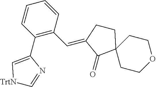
C1(=O)C2(CCC1=CC1=C(C3=C[TrtN]C=N3)C=CC=C1)CCOCC2
